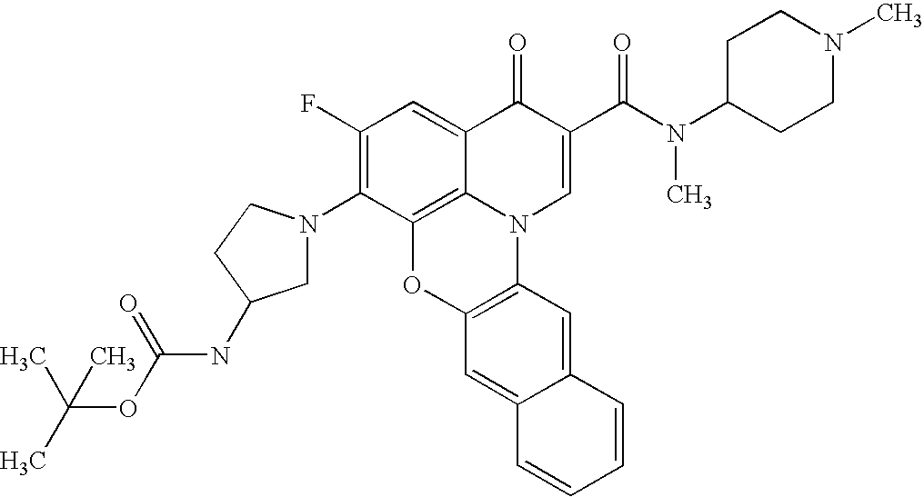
C1(F)=C(N2CC(NC(=O)OC(C)(C)C)CC2)C2=C3C(=C1)C(=O)C(C(N(C)C1CCN(C)CC1)=O)=CN3C1=C(O2)C=C2C(=C1)C=CC=C2
